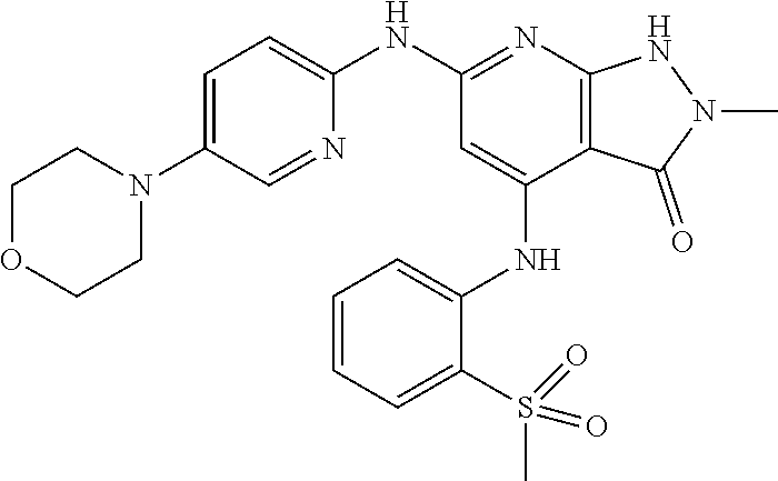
C1=C(N2CCOCC2)C=NC(NC2=NC3=C(C(NC4=CC=CC=C4S(C)(=O)=O)=C2)C(=O)N(C)N3)=C1
